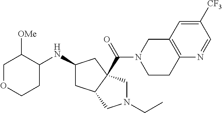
C1OCCC(NC2CC3C(C(N4CCC5=C(C4)C=C([CF3])C=N5)=O)(C2)CN(CC)C3)C1[OMe]
